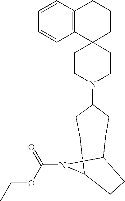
C1CN(C2CCC3N(C(OCC)=O)C(CC2)CC3)CCC12CCCC1=C2C=CC=C1
